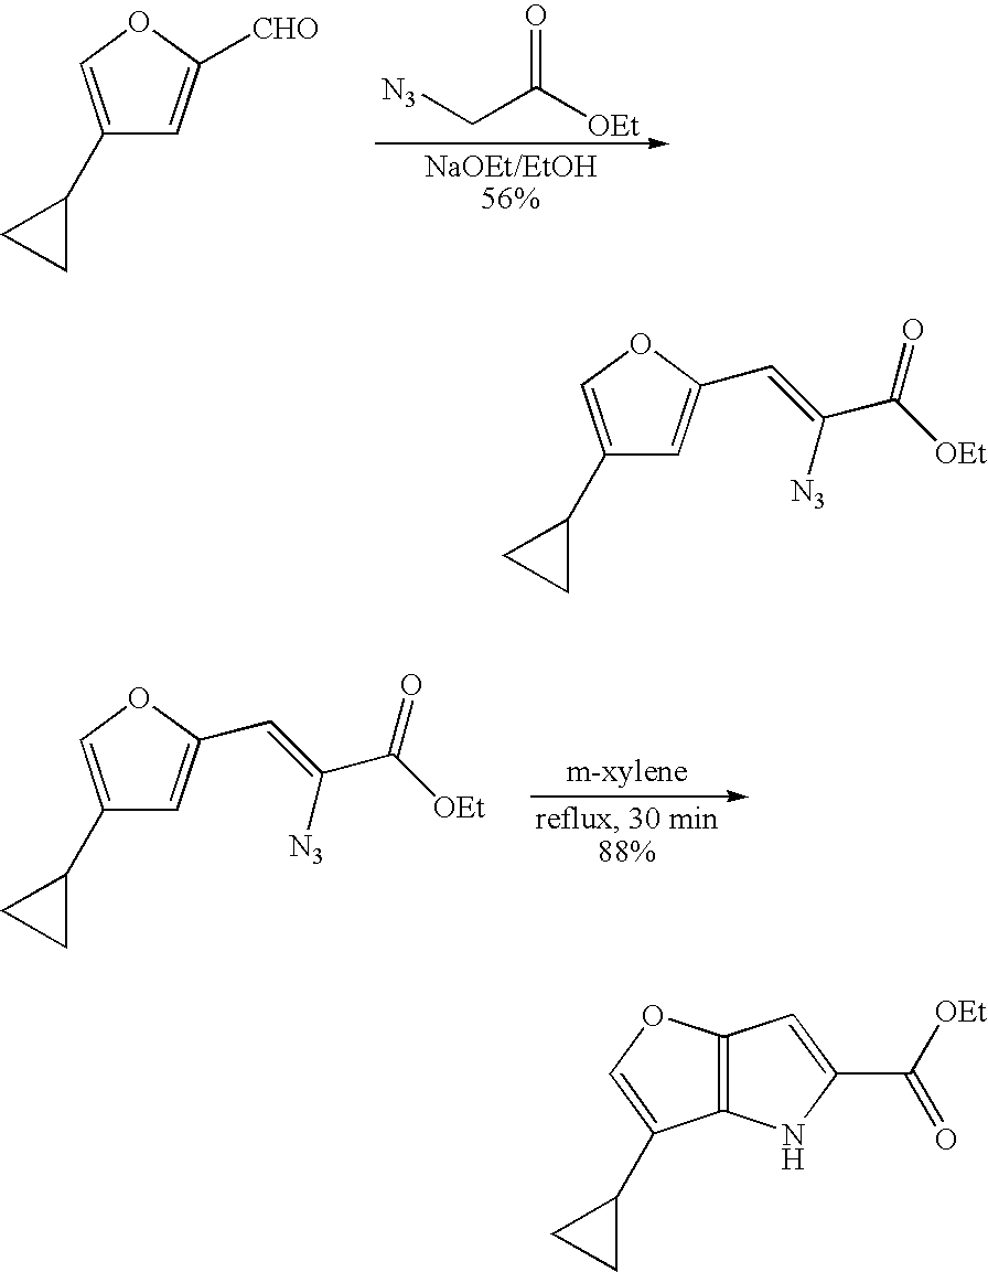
[N3]CC([OEt])=O.C1(C2CC2)=COC([CHO])=C1.C1(C2CC2)=COC(C=C(C([OEt])=O)[N3])=C1.C1(C2CC2)=COC(C=C(C([OEt])=O)[N3])=C1.C12=C(NC(C([OEt])=O)=C1)C(C1CC1)=CO2
